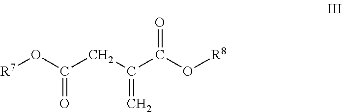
C(=O)(O[R7])CC(C(O[R8])=O)=C
